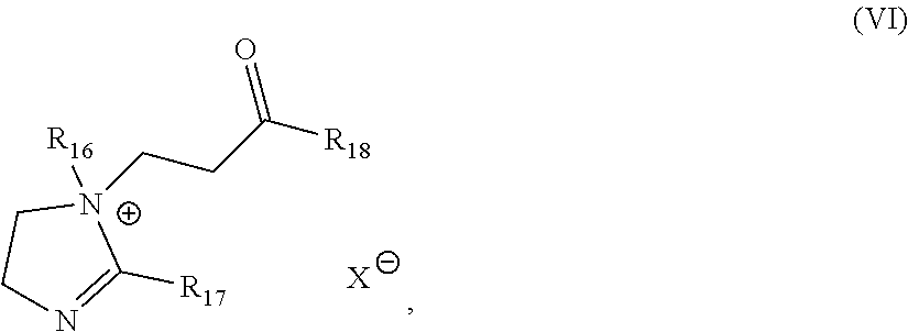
C1N=C([R17])[N+](CCC([R18])=O)([R16])C1.[X]
